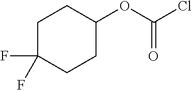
C1C(F)(F)CCC(OC(Cl)=O)C1
